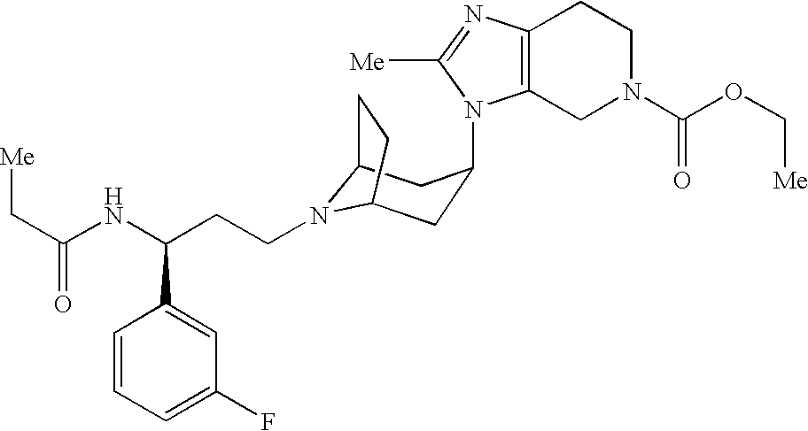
N1(CCC(NC(C[Me])=O)C2=CC(F)=CC=C2)C2CC(N3C4=C(CCN(C(OC[Me])=O)C4)N=C3[Me])CC1CC2
